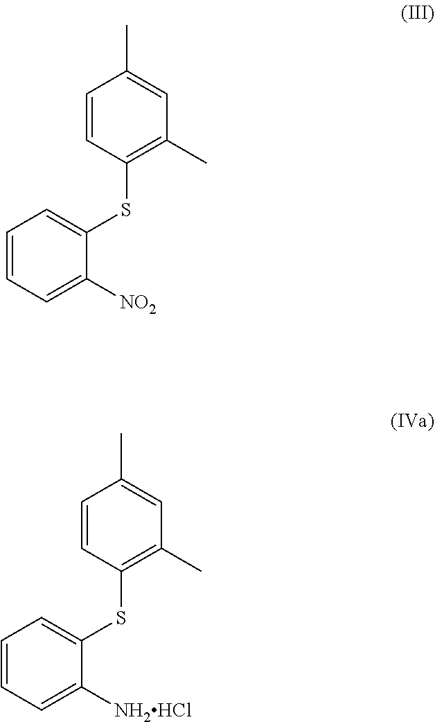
C1=CC(SC2=CC=CC=C2[NO2])=C(C)C=C1C.C1=CC(SC2=CC=CC=C2[NH2HCl])=C(C)C=C1C
